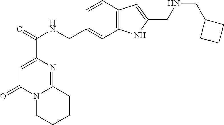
C1=CC2=C(C=C1CNC(=O)C1=CC(=O)N3C(=N1)CCCC3)NC(CNCC1CCC1)=C2
